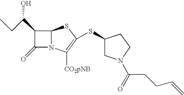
C1(SC2CN(C(CCC=C)=O)CC2)=C([CO2pNB])N2C(S1)C(C(O)CC)C2=O
